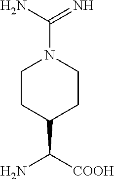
C1CC(C([COOH])N)CCN1C(N)=N
